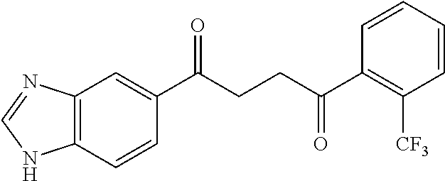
C12=C(C=CC(C(CCC(C3=C([CF3])C=CC=C3)=O)=O)=C1)NC=N2
